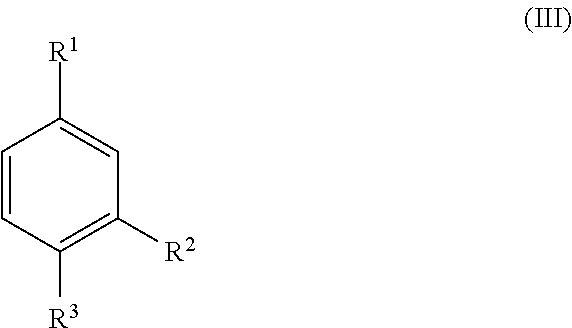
C1=CC([R3])=C([R2])C=C1[R1]
